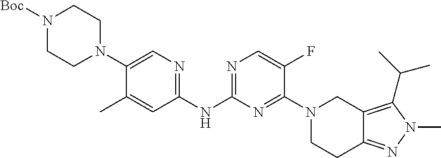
C1(NC2=NC=C(F)C(N3CC4=C(C(C)C)N(C)N=C4CC3)=N2)=NC=C(N2CCN([Boc])CC2)C(C)=C1
